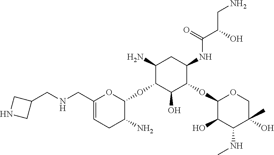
C1(CNCC2CNC2)=CCC(N)C(OC2C(O)C(OC3C(O)C(NC)C(O)(C)CO3)C(NC(C(O)CN)=O)CC2N)O1
